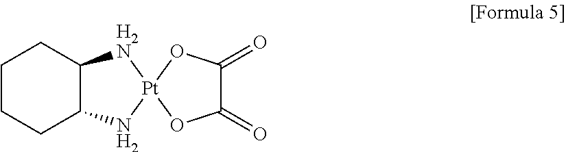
C1CCC2C(C1)[H2N][Pt]1(N2)OC(=O)C(=O)O1
